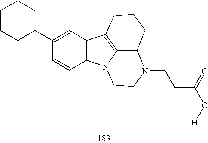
C1CCC(C2=CC3=C(C=C2)N2C4=C3CCCC4N(CCC(O[H])=O)CC2)CC1
